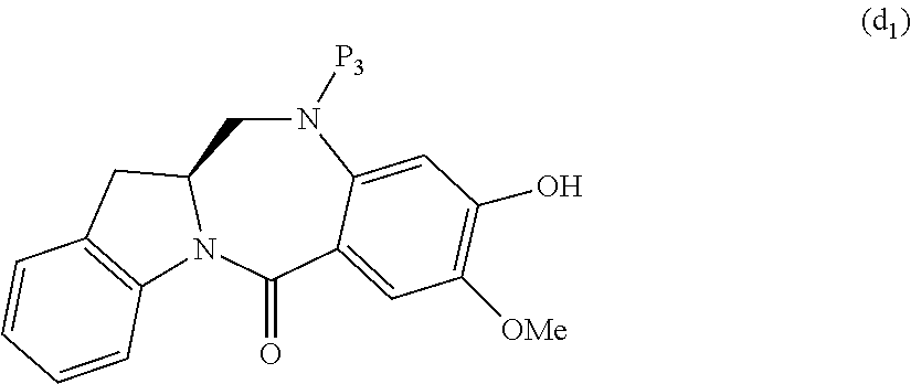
N1([P3])CC2N(C(=O)C3=CC([OMe])=C(O)C=C13)C1=C(C2)C=CC=C1
